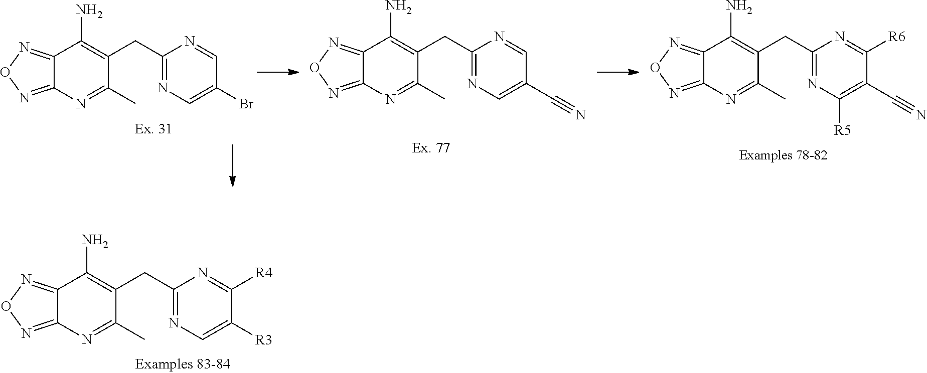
C12=NON=C1N=C(C)C(CC1=NC=C([R3])C([R4])=N1)=C2N.C12=NON=C1N=C(C)C(CC1=NC=C(C#N)C=N1)=C2N.C12=NON=C1N=C(C)C(CC1=NC=C(Br)C=N1)=C2N.C12=NON=C1N=C(C)C(CC1=NC([R5])=C(C#N)C([R6])=N1)=C2N
